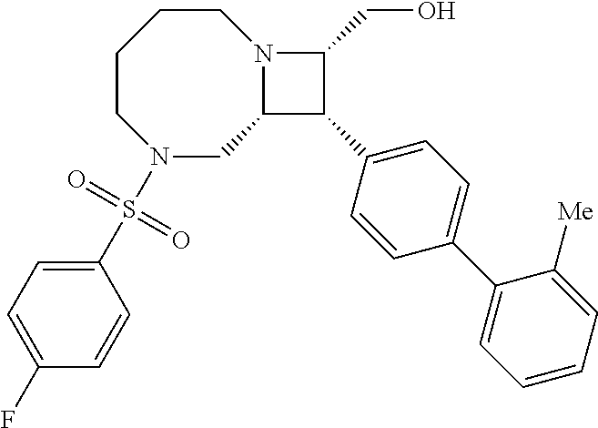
C1CCCN(S(C2=CC=C(F)C=C2)(=O)=O)CC2N1C(CO)C2C1=CC=C(C2=CC=CC=C2[Me])C=C1
